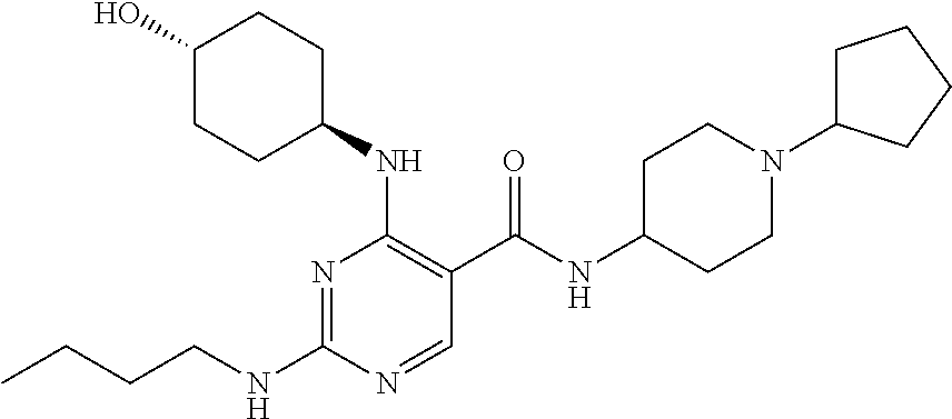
CCCCNC1=NC(NC2CCC(O)CC2)=C(C(NC2CCN(C3CCCC3)CC2)=O)C=N1
